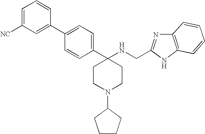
C1=C([NC])C=C(C2=CC=C(C3(NCC4=NC5=C(N4)C=CC=C5)CCN(C4CCCC4)CC3)C=C2)C=C1
